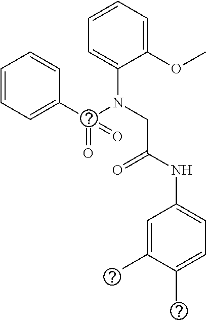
C1=CC=C(C(N(C2=CC=CC=C2OC)CC(NC2=CC=C(C)C(C)=C2)=O)(=O)=O)C=C1
